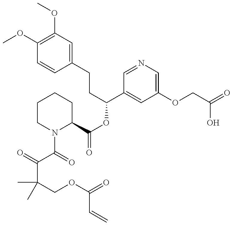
C1(OC)=C(OC)C=C(CCC(OC(=O)C2CCCCN2C(=O)C(=O)C(COC(=O)C=C)(C)C)C2=CC(OCC(O)=O)=CN=C2)C=C1
